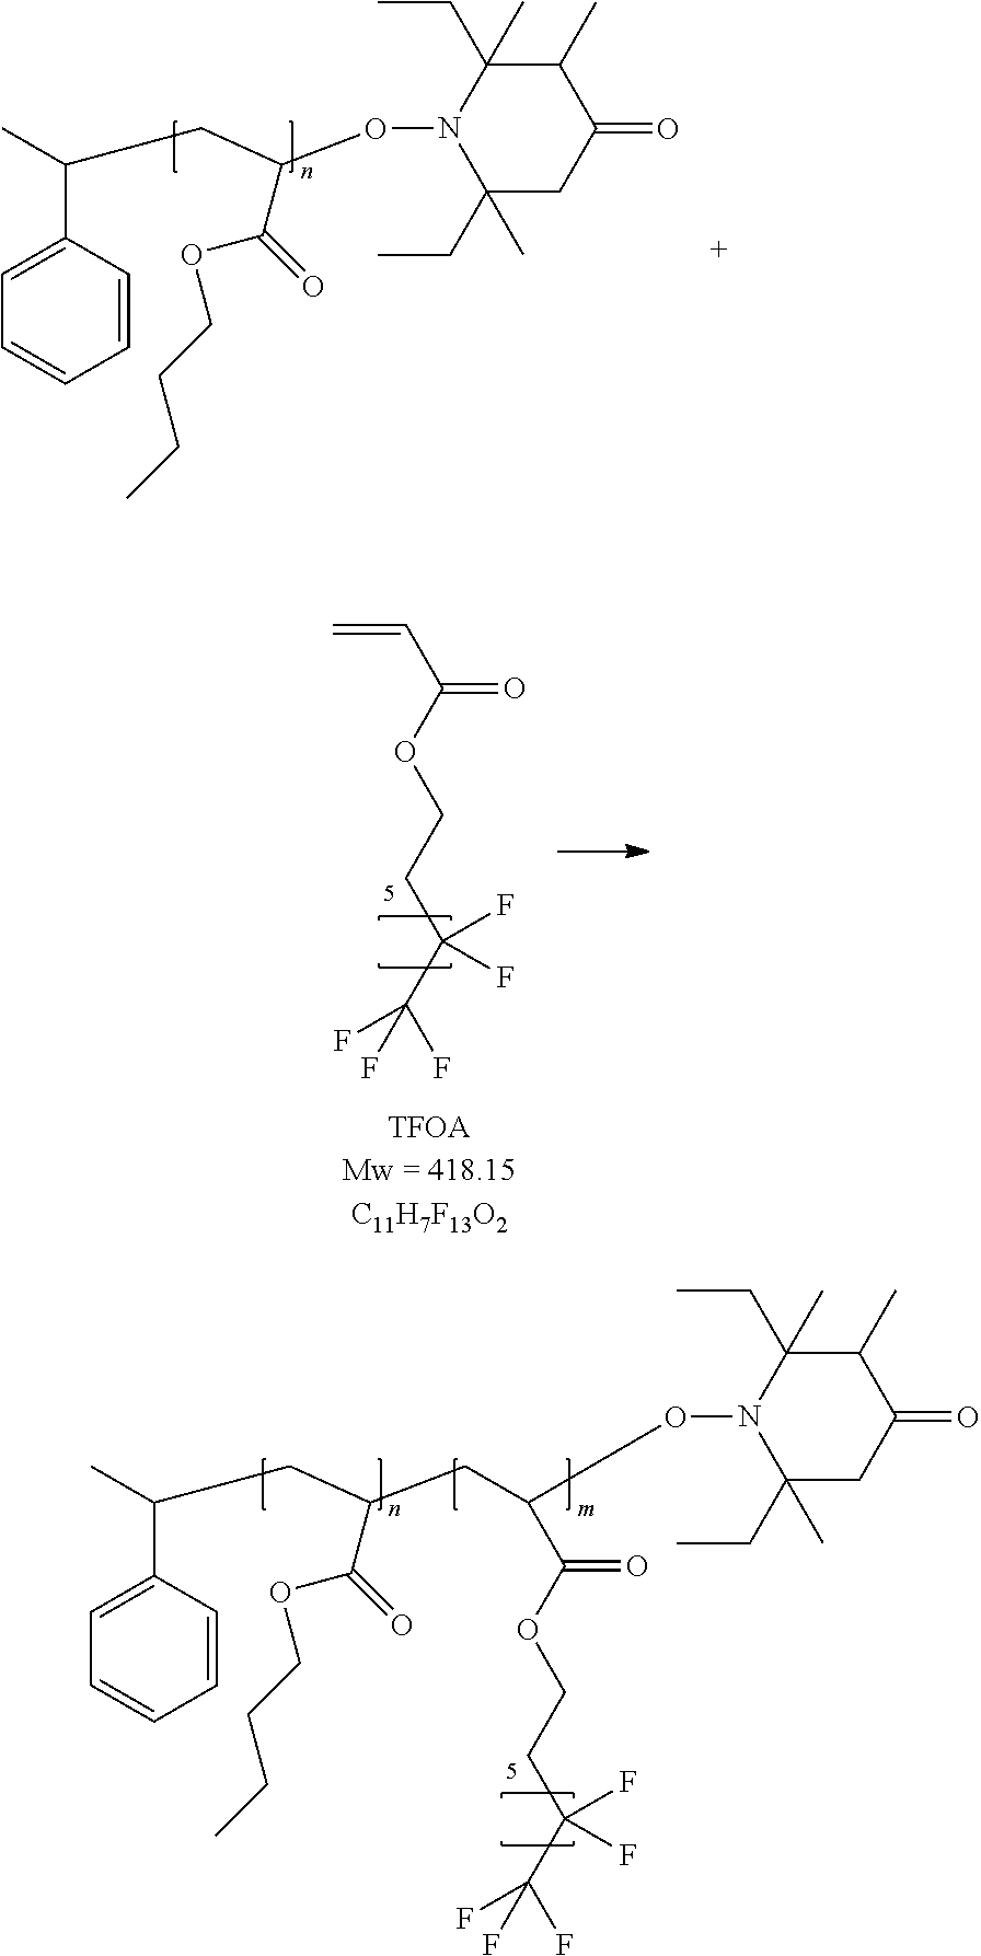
O(N1C(CC)(C)CC(=O)C(C)C1(C)CC)C(CC(C)C1=CC=CC=C1)C(=O)OCCCC.C(C(=O)OCCC(C(F)(F)F)(F)F)=C.O(N1C(CC)(C)CC(=O)C(C)C1(C)CC)C(C(=O)OCCC(C(F)(F)F)(F)F)CC(CC(C)C1=CC=CC=C1)C(=O)OCCCC
